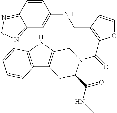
C1=CC2=NSN=C2C=C1NCC1=C(C(=O)N2C(C(=O)NC)CC3=C(NC4=C3C=CC=C4)C2)OC=C1
